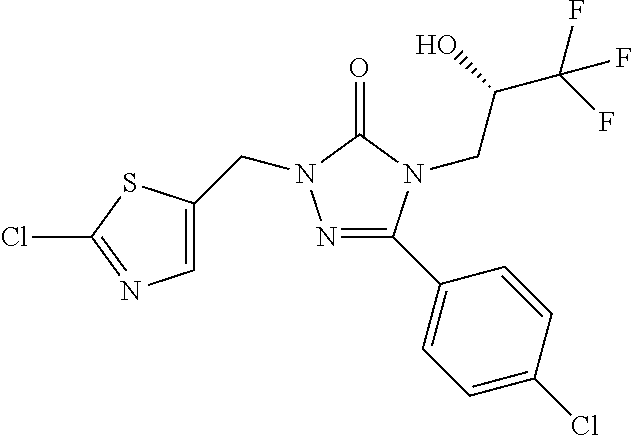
N1=C(C2=CC=C(Cl)C=C2)N(CC(C(F)(F)F)O)C(=O)N1CC1=CN=C(Cl)S1
